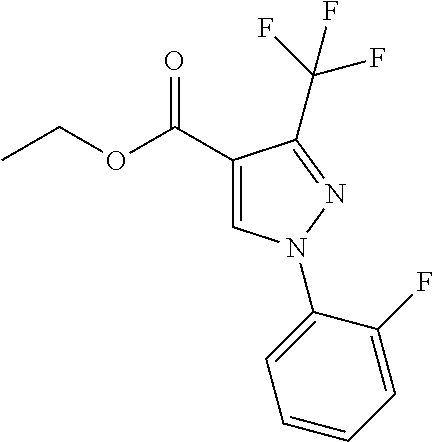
C(F)(F)(F)C1=NN(C2=CC=CC=C2F)C=C1C(OCC)=O
